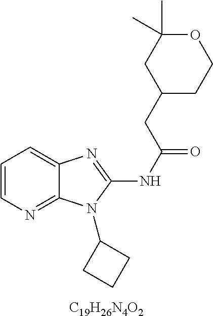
C1=CN=C2C(=C1)N=C(NC(=O)CC1CCOC(C)(C)C1)N2C1CCC1.[C19H26N4O2]
